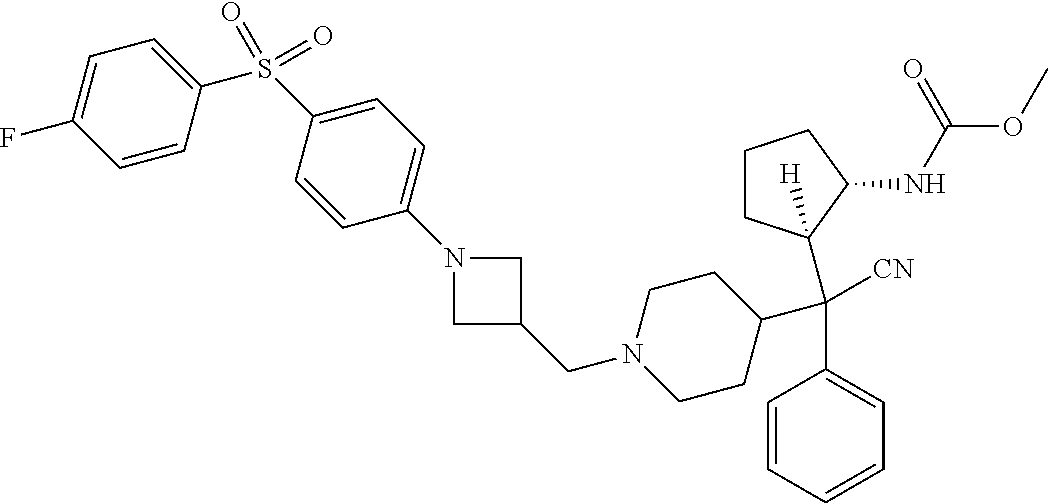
N1(CC2CN(C3=CC=C(S(=O)(=O)C4=CC=C(F)C=C4)C=C3)C2)CCC(C(C2=CC=CC=C2)([CN])C2([H])CCCC2NC(OC)=O)CC1
